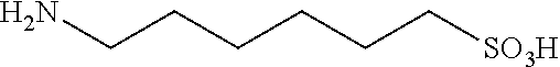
C(CCC[SO3H])CCN
